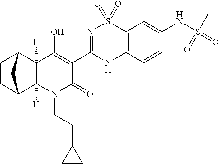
C12=C(C=CC(NS(=O)(=O)C)=C1)NC(C1=C(O)C3([H])C4CCC(C3([H])N(CCC3CC3)C1=O)C4)=NS2(=O)=O
